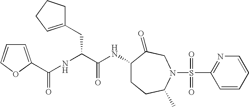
C1(NC(C(NC(=O)C2=CC=CO2)CC2=CCCC2)=O)CCC(C)N(S(C2=NC=CC=C2)(=O)=O)CC1=O
